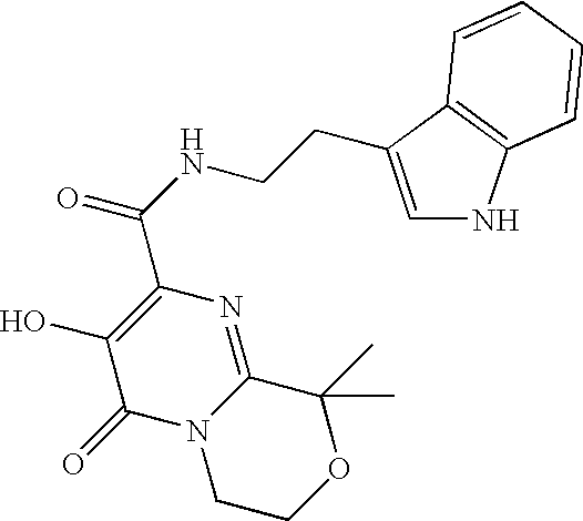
C1=C(CCNC(=O)C2=C(O)C(=O)N3C(=N2)C(C)(C)OCC3)C2=C(N1)C=CC=C2
